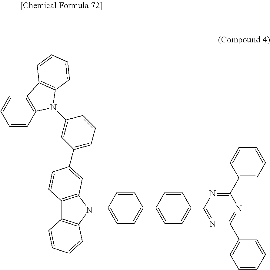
C1=CC2=C(C=C1)C1=C(N2C2=CC(C3=CC4=C(C5=C(N4)C=CC=C5)C=C3)=CC=C2)C=CC=C1.C1(C2=CC=CC=C2)=NC=NC(C2=CC=CC=C2)=N1.C1=CC=CC=C1.C1=CC=CC=C1
